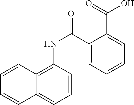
C1(C(=O)NC2=C3C(=CC=C2)C=CC=C3)=CC=CC=C1C(O)=O
